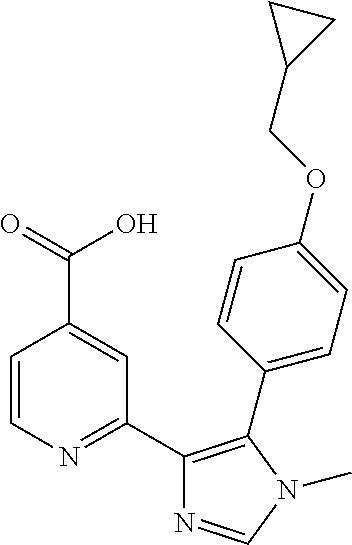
C1=CN=C(C2=C(C3=CC=C(OCC4CC4)C=C3)N(C)C=N2)C=C1C(=O)O
